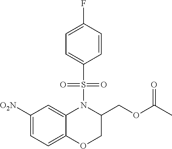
C1=C([O2N])C=C2C(=C1)OCC(COC(C)=O)N2S(C1=CC=C(F)C=C1)(=O)=O
